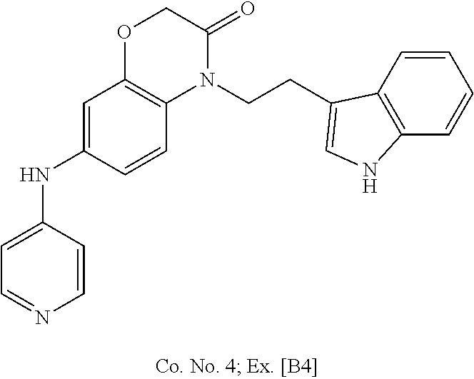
C1=C(NC2=CC3=C(C=C2)N(CCC2=CNC4=C2C=CC=C4)C(=O)CO3)C=CN=C1
